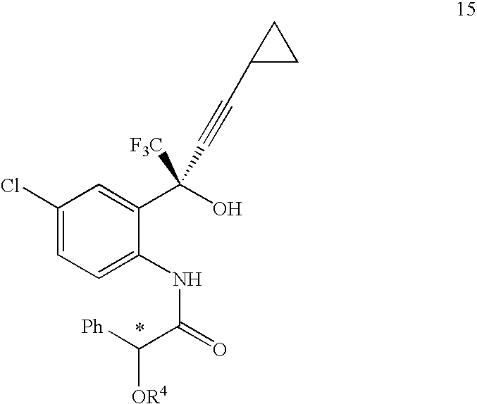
C1(Cl)=CC=C(NC(=O)C([Ph])[OR4])C(C(O)([F3C])C#CC2CC2)=C1
